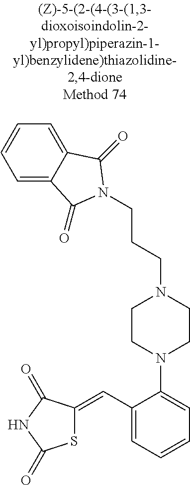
S1C(=CC2=CC=CC=C2N2CCN(CCCN3C(=O)C4=CC=CC=C4C3=O)CC2)C(=O)NC1=O
